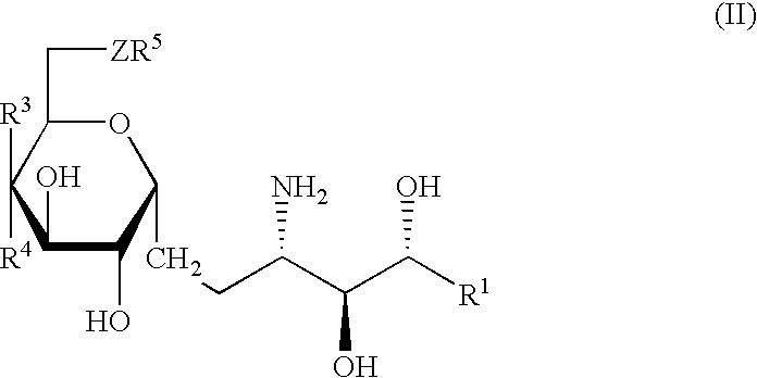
O1C(C[ZR5])C([R3])([R4])C(O)C(O)C1CCC(C(C([R1])O)O)N
